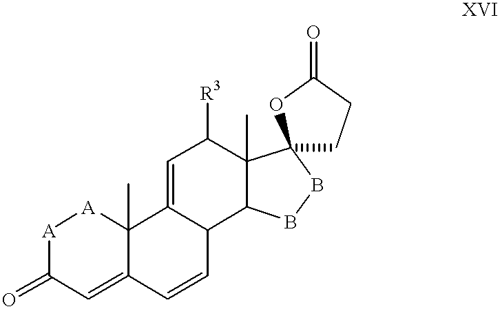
[A]1C(=O)C=C2C(C)([A]1)C1=CC([R3])C3(C)C(C1C=C2)BBC31CCC(=O)O1
